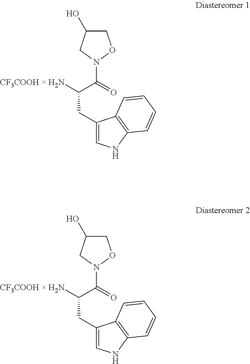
C1(CC([CF3COOH  H2N])C(=O)N2OCC(O)C2)=CNC2=C1C=CC=C2.C1(CC([CF3COOH  H2N])C(=O)N2OCC(O)C2)=CNC2=C1C=CC=C2
